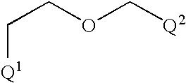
C(OC[Q2])C[Q1]
